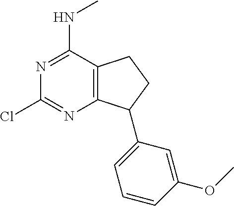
C12=C(C(NC)=NC(Cl)=N1)CCC2C1=CC=CC(OC)=C1
